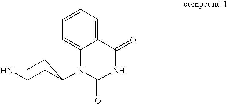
C1=CC=C2C(=C1)N(C1CCNCC1)C(=O)NC2=O
